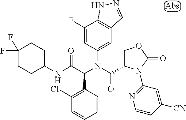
C1(F)=CC(N(C(C2COC(=O)N2C2=NC=CC([CN])=C2)=O)C(C(NC2CCC(F)(F)CC2)=O)C2=C(Cl)C=CC=C2)=CC2=C1NN=C2
